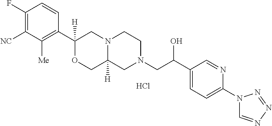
C1(F)=C([NC])C([Me])=C(C2([H])OCC3([H])N(C2)CCN(CC(C2=CC=C(N4C=NN=N4)N=C2)O)C3)C=C1.Cl
